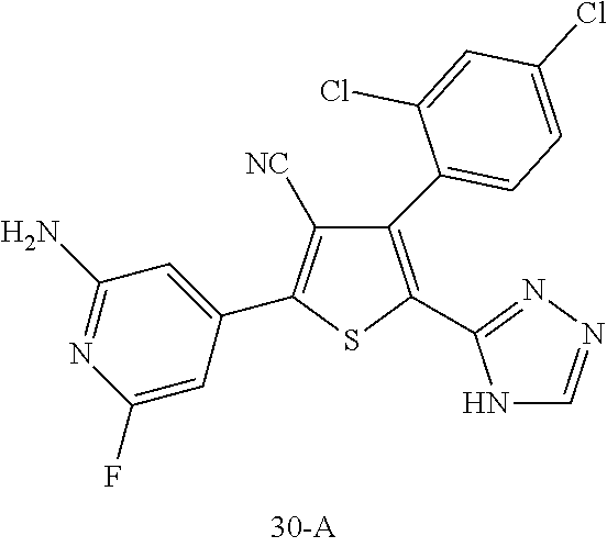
C1(C2=CC=C(Cl)C=C2Cl)=C(C2=NN=CN2)SC(C2=CC(N)=NC(F)=C2)=C1[NC]
